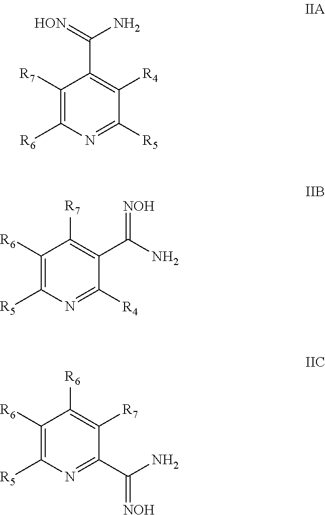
C1([R7])=C([R6])N=C([R5])C([R4])=C1C(=[HON])N.C1([R6])=C([R5])N=C([R4])C(C(N)=[NOH])=C1[R7].C1([R6])=C([R5])N=C(C(N)=[NOH])C([R7])=C1[R6]
